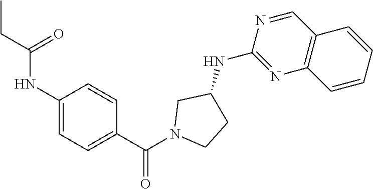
N1(C(C2=CC=C(NC(CC)=O)C=C2)=O)CCC(NC2=NC3=C(C=N2)C=CC=C3)C1
